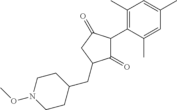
C1(=O)C(C2=C(C)C=C(C)C=C2C)C(=O)CC1CC1CCN(OC)CC1
